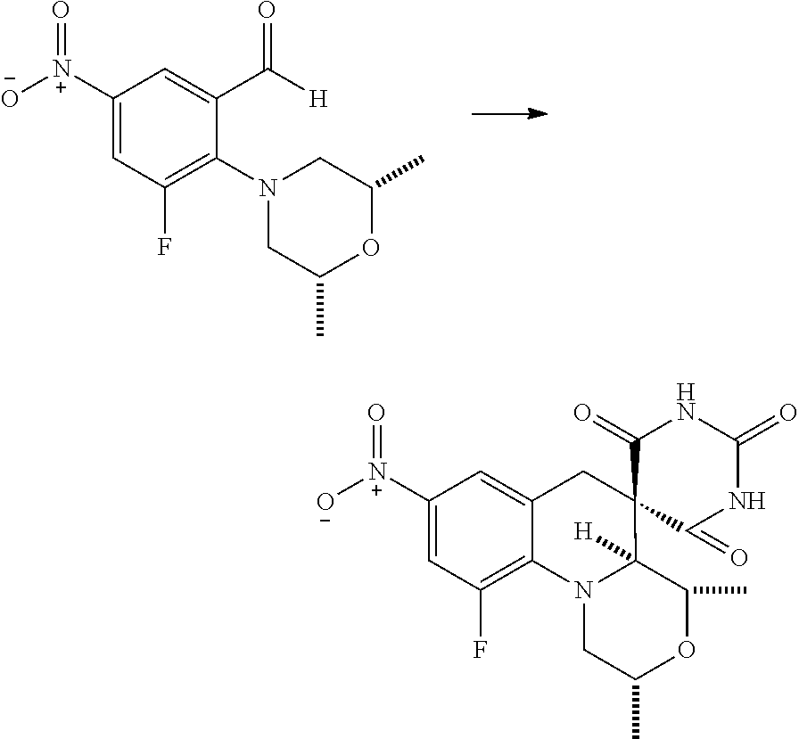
C1([N+]([O-])=O)=CC(F)=C(N2CC(C)OC(C)C2)C(C([H])=O)=C1.C1([N+]([O-])=O)=CC(F)=C2C(=C1)CC1(C3([H])N2CC(C)OC3C)C(=O)NC(=O)NC1=O
